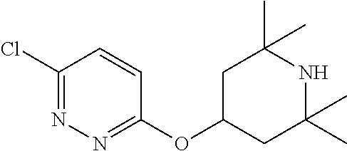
N1=C(Cl)C=CC(OC2CC(C)(C)NC(C)(C)C2)=N1
